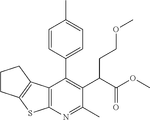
C12=C(N=C(C)C(C(C(OC)=O)CCOC)=C1C1=CC=C(C)C=C1)SC1=C2CCC1
